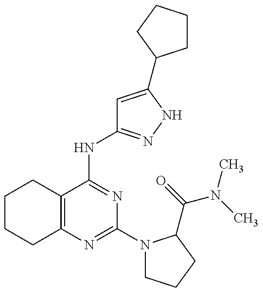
C12=C(C(NC3=NNC(C4CCCC4)=C3)=NC(N3CCCC3C(=O)N(C)C)=N1)CCCC2
